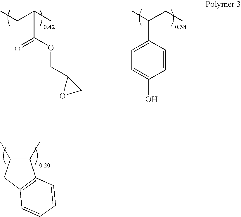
C1(C)C(C)CC2=C1C=CC=C2.C1=C(C(C)CC)C=CC(O)=C1.C(C)C(C)C(OCC1OC1)=O
